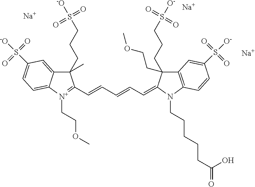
[Na].[Na].[Na].C12=CC(S(=O)([-O])=O)=CC=C1[N+](CCOC)=C(C=CC=CC=C1N(CCCCCC(=O)O)C3=C(C=C(S(=O)([O-])=O)C=C3)C1(CCCS([O-])(=O)=O)CCOC)C2(C)CCCS([-O])(=O)=O
